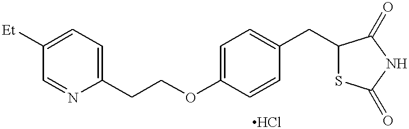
[Et]C1=CC=C(CCOC2=CC=C(CC3SC(=O)NC3=O)C=C2)N=C1
